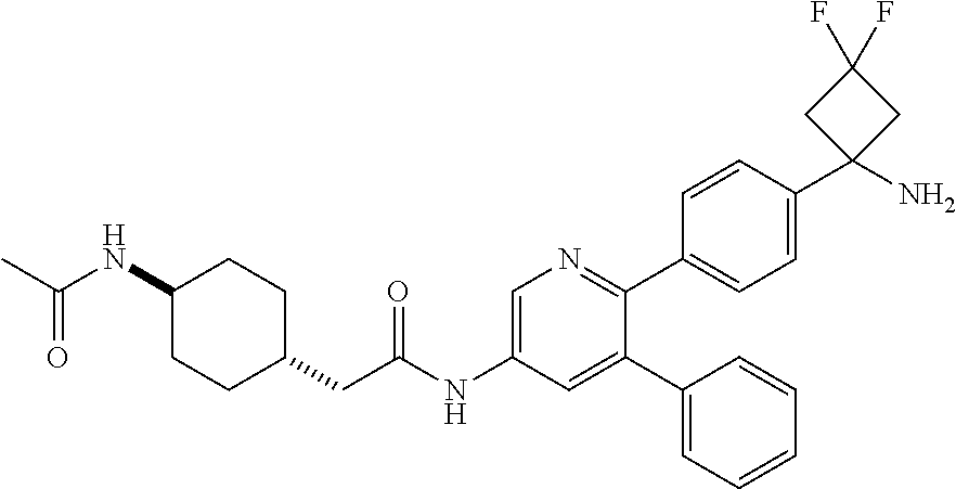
C1(C2=CC(NC(CC3CCC(NC(C)=O)CC3)=O)=CN=C2C2=CC=C(C3(N)CC(F)(F)C3)C=C2)=CC=CC=C1
